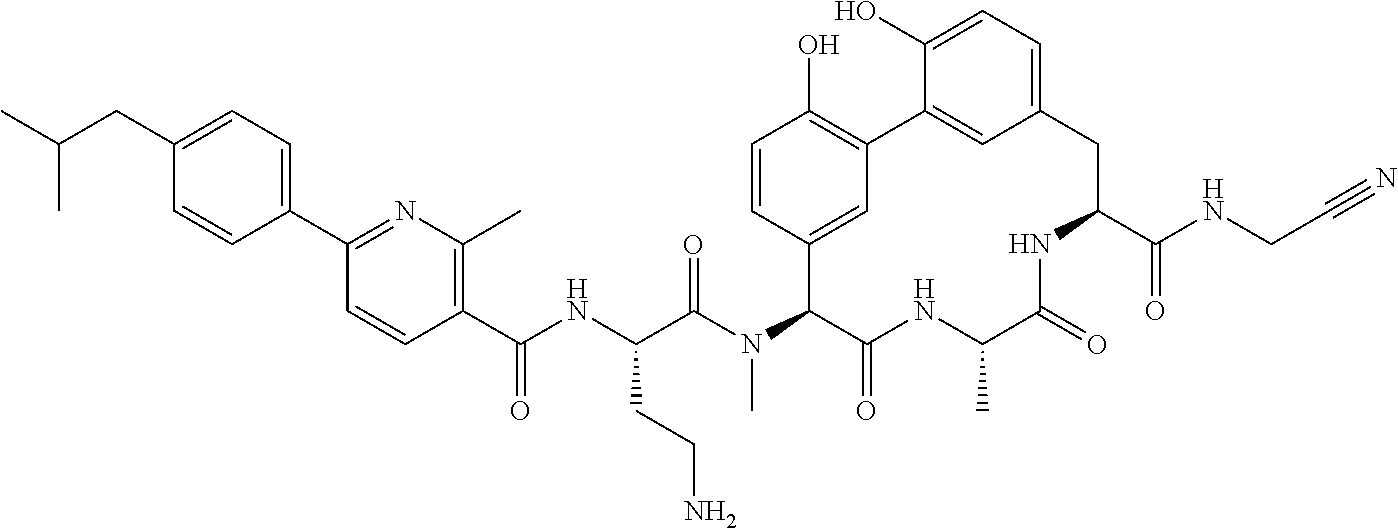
C(CC1=CC=C(C2=NC(C)=C(C(NC(C(N(C3C(=O)NC(C)C(=O)NC(C(NCC#N)=O)CC4=CC=C(O)C(=C4)C4=C(O)C=CC3=C4)C)=O)CCN)=O)C=C2)C=C1)(C)C
